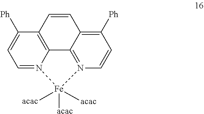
C12=C3C([Ph])=CC=N1[Fe]([acac])([acac])([acac])N1=C2C(=C([Ph])C=C1)C=C3
